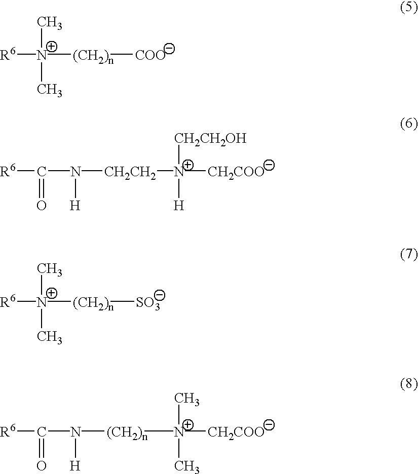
[R6][N+](C)([(CH2)n][COO])C.[R6]C(N([CH2CH2][N+]([CH2COO])([H])[CH2CH2OH])[H])=O.[R6][N+](C)([(CH2)n][SO3])C.[R6]C(N([(CH2)n][N+]([CH2COO])(C)C)[H])=O
